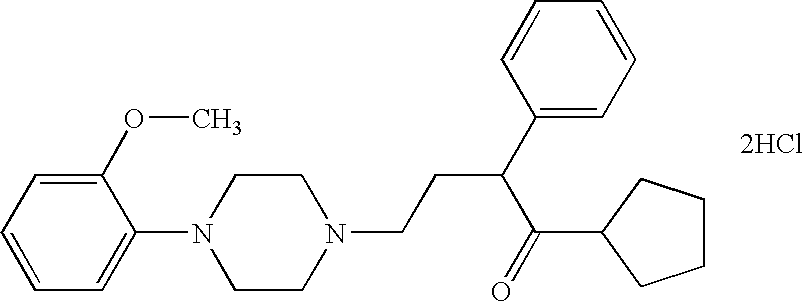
[2HCl].C1(OC)=CC=CC=C1N1CCN(CCC(C2=CC=CC=C2)C(=O)C2CCCC2)CC1
